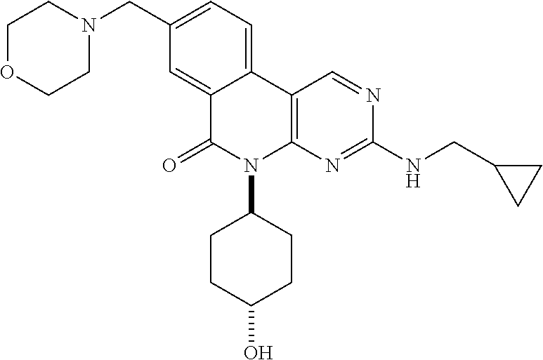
C1OCCN(CC2=CC=C3C(=C2)C(=O)N(C2CCC(O)CC2)C2=C3C=NC(NCC3CC3)=N2)C1
